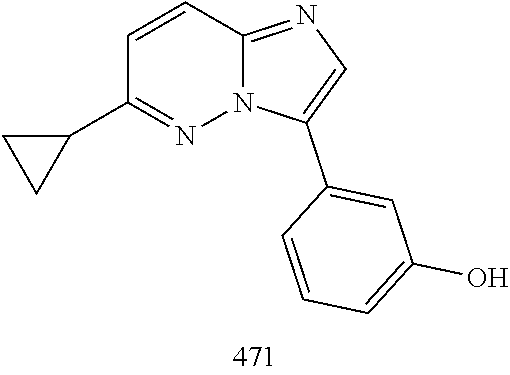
C12=NC=C(C3=CC(O)=CC=C3)N1N=C(C1CC1)C=C2
